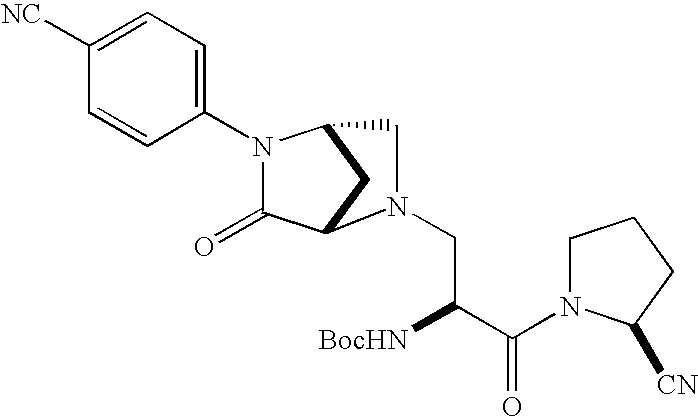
C1(N2C(=O)C3CC2CN3CC([BocHN])C(=O)N2CCCC2[CN])=CC=C([NC])C=C1
